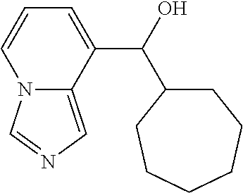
N12C(=CN=C1)C(C(O)C1CCCCCC1)=CC=C2
